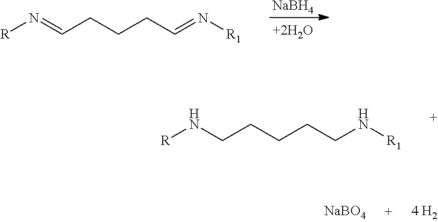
[NaBO4].[NaBH4].[R]N=CCCCC=N[R1].[R]NCCCCCN[R1]
